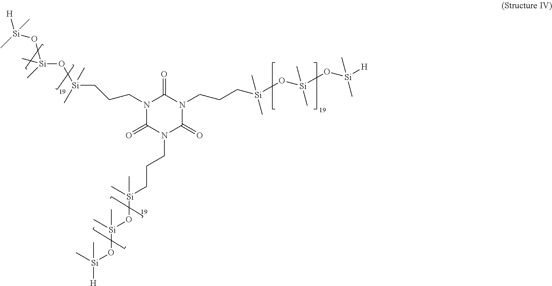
[H][Si](C)(O[Si](C)(C)O[Si](CCCN1C(=O)N(CCC[Si](C)(C)O[Si](C)(C)O[Si]([H])(C)C)C(=O)N(CCC[Si](O[Si](O[Si]([H])(C)C)(C)C)(C)C)C1=O)(C)C)C
